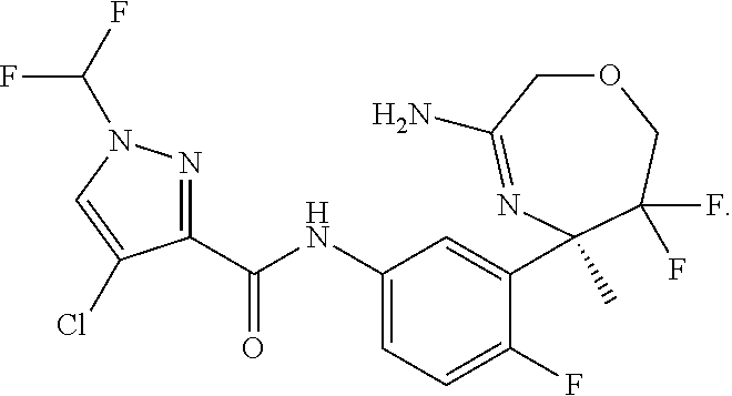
C1(C(NC2=CC=C(F)C(C3(C)N=C(N)COCC3(F)F)=C2)=O)=NN(C(F)F)C=C1Cl
